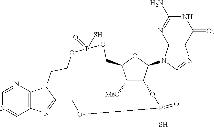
C1=NC2=C(C=N1)N=C1N2CCOP(S)(=O)OCC2OC(N3C=NC4=C3N=C(N)NC4=O)C(C2[MeO])OP(S)(=O)OC1
